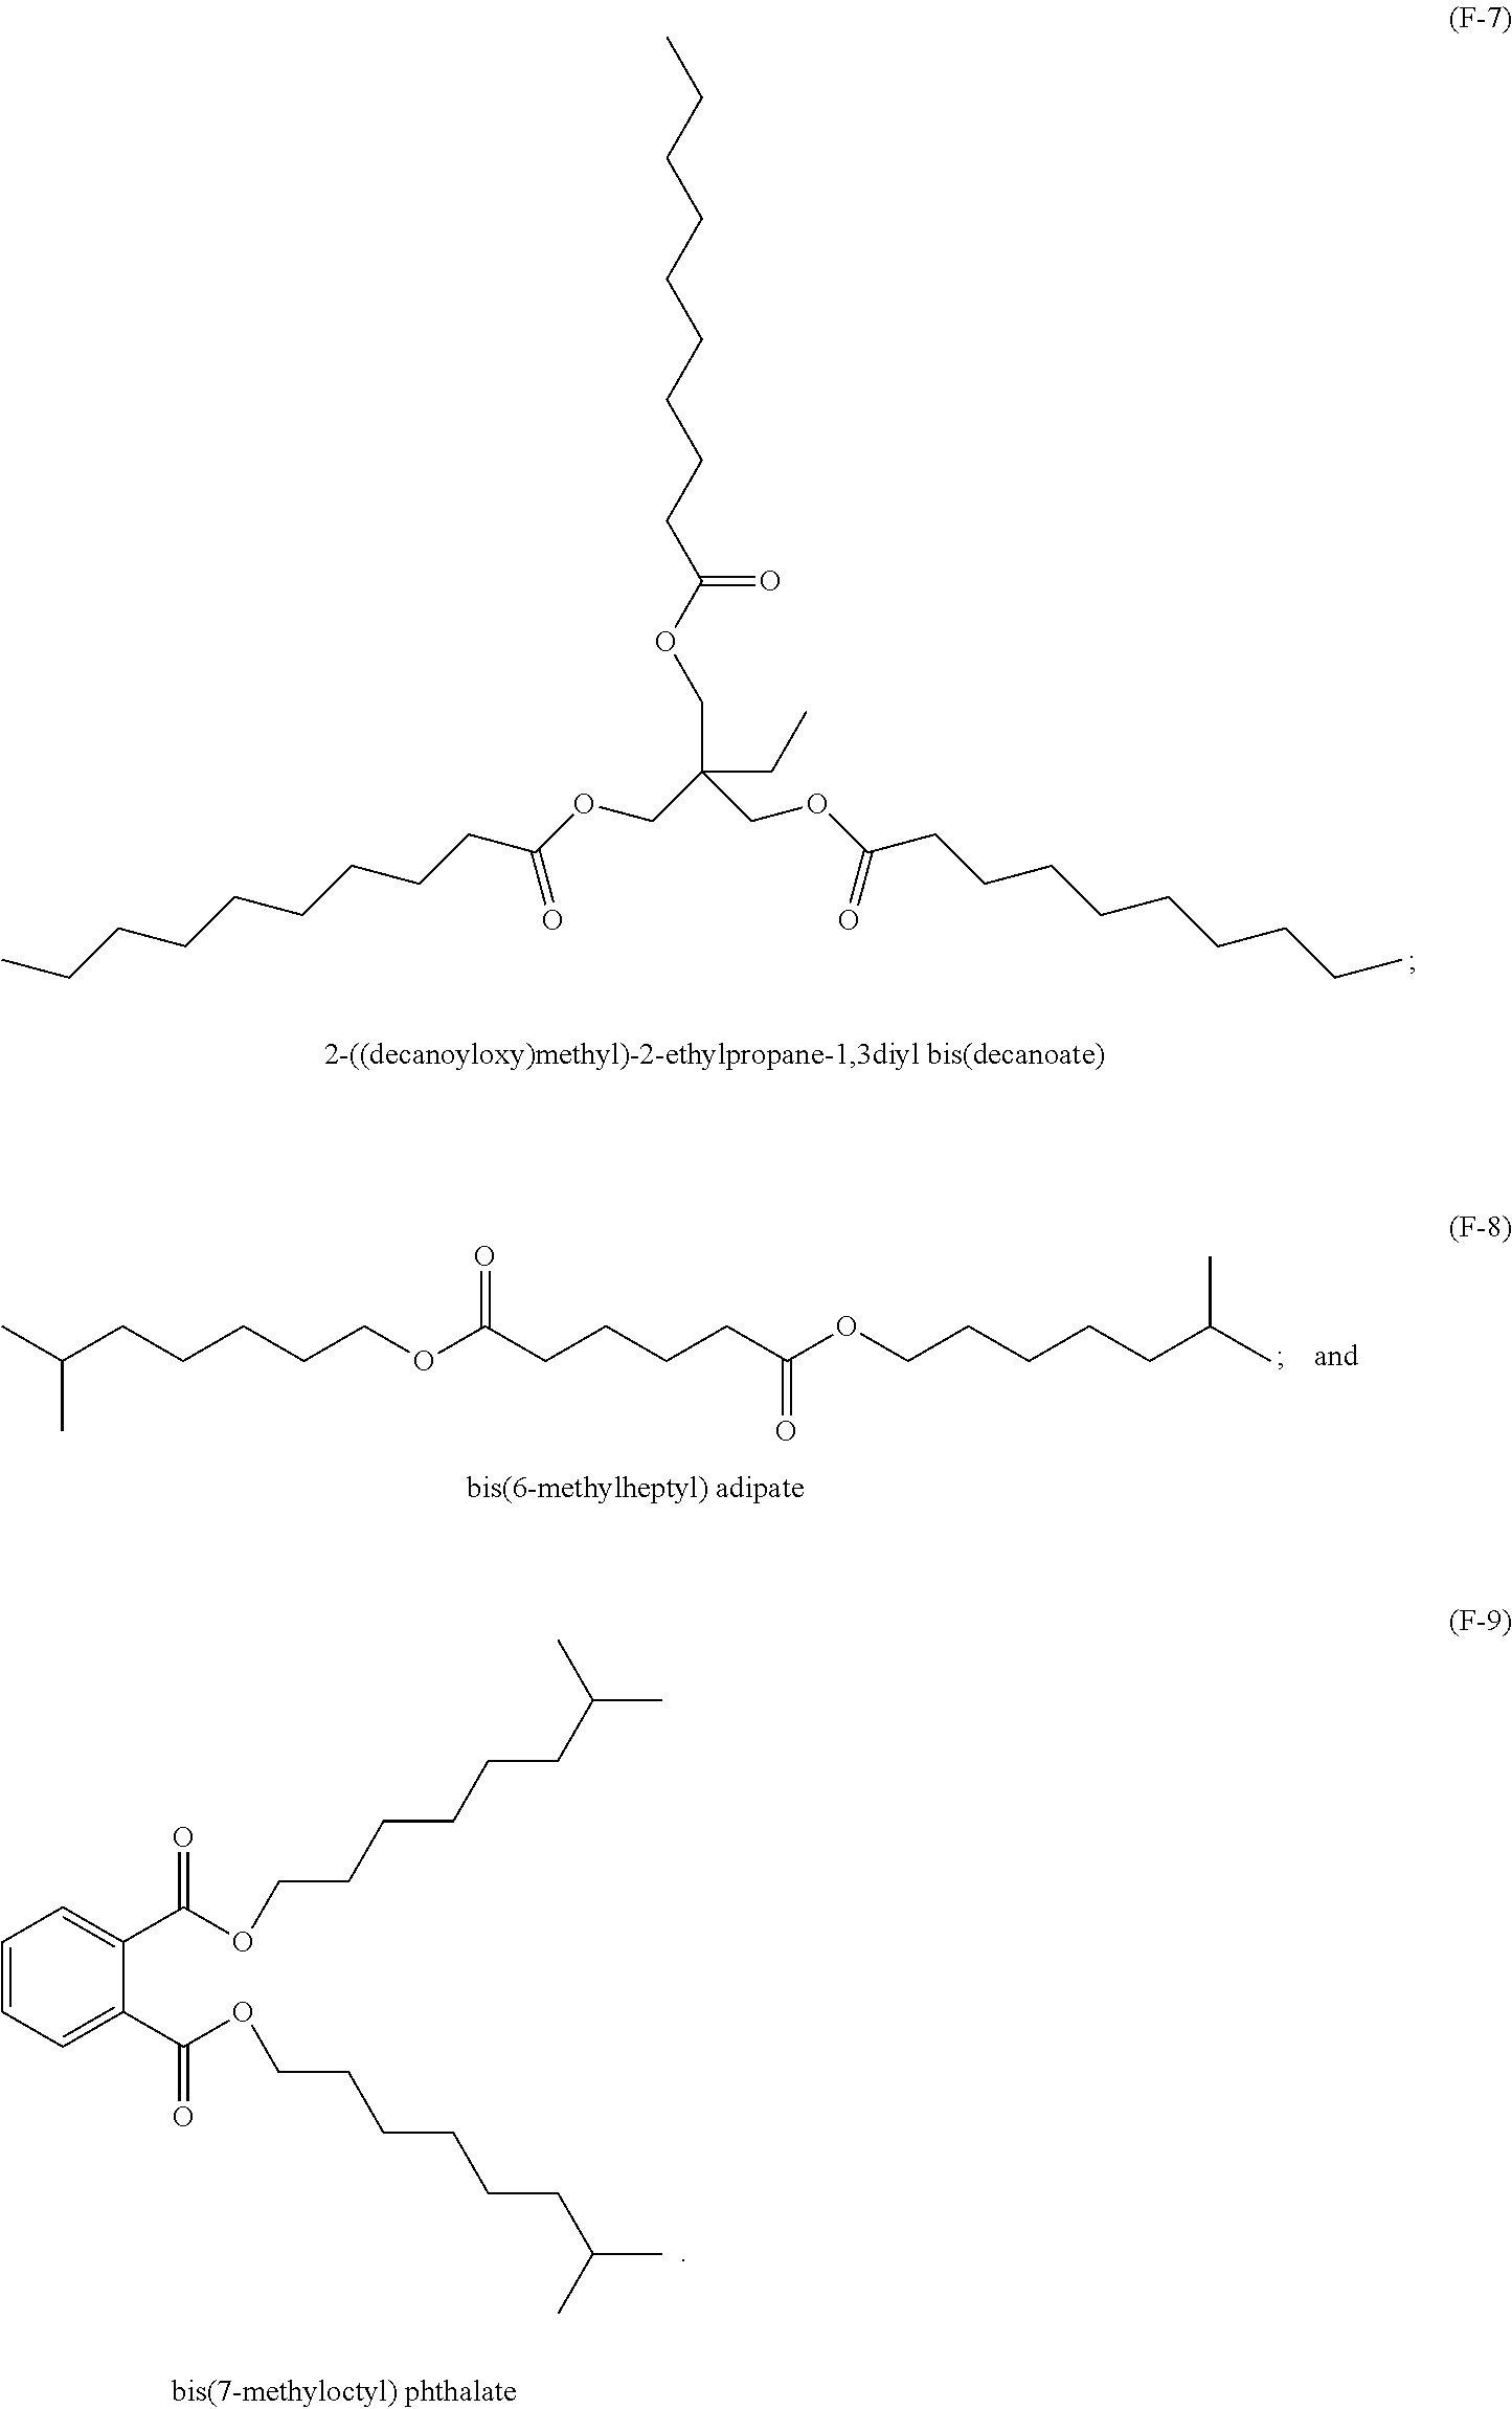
CCCCCCCCCC(OCC(CC)(COC(CCCCCCCCC)=O)COC(CCCCCCCCC)=O)=O.C1=CC=C(C(OCCCCCCC(C)C)=O)C(C(OCCCCCCC(C)C)=O)=C1.CC(CCCCCOC(CCCCC(OCCCCCC(C)C)=O)=O)C
